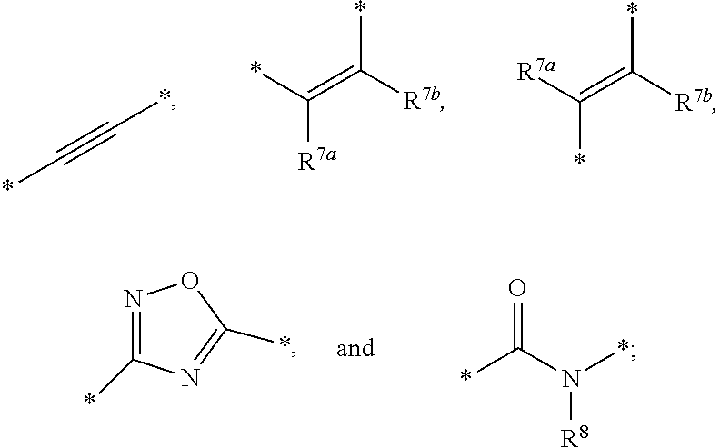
*C#C*.*C(=C([R7b])*)[R7a].[R7a]C(=C([R7b])*)*.*C(N(*)[R8])=O.N1=C(*)N=C(*)O1
